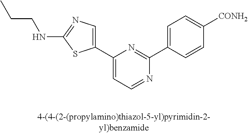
C1(C2=CN=C(NCCC)S2)=CC=NC(C2=CC=C([CONH2])C=C2)=N1
